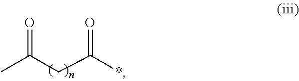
C(CC(*)=O)(=O)C
